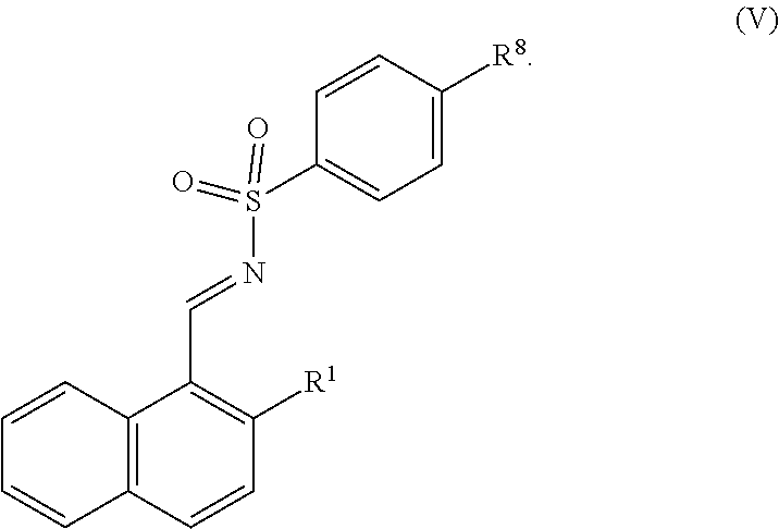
C12=C(C=CC([R1])=C1C=NS(C1=CC=C([R8])C=C1)(=O)=O)C=CC=C2
